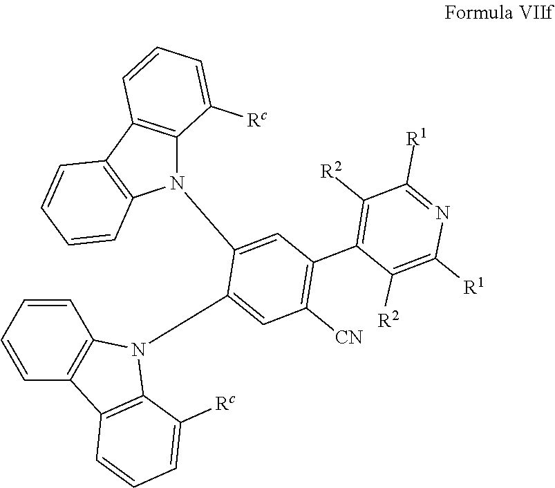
N1(C2=CC(C3=C([R2])C([R1])=NC([R1])=C3[R2])=C([CN])C=C2N2C3=C(C4=C2C=CC=C4)C=CC=C3[Rc])C2=C(C3=C1C([Rc])=CC=C3)C=CC=C2
